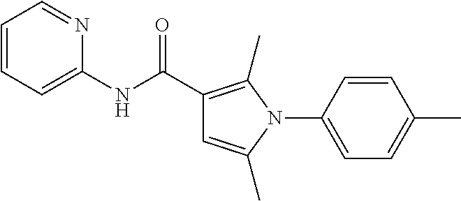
C1=CC=C(NC(C2=C(C)N(C3=CC=C(C)C=C3)C(C)=C2)=O)N=C1
